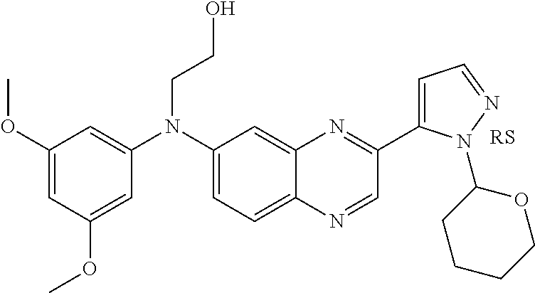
C1=C(OC)C=C(OC)C=C1N(C1=CC=C2C(=C1)N=C(C1=CC=NN1C1CCCCO1)C=N2)CCO
